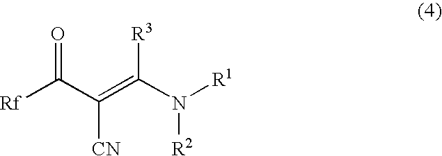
[Rf]C(C(=C(N([R1])[R2])[R3])[CN])=O
